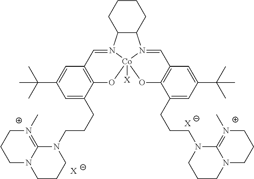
[X].C1=C(C(C)(C)C)C=C(CCCN2CCCN3C2=N(C)CCC3)C2=C1C=N1C3C(N4=CC5=C(C(CCCN6CCCN7C6=N(C)CCC7)=CC(C(C)(C)C)=C5)O[Co]14([X])O2)CCCC3.[X]
